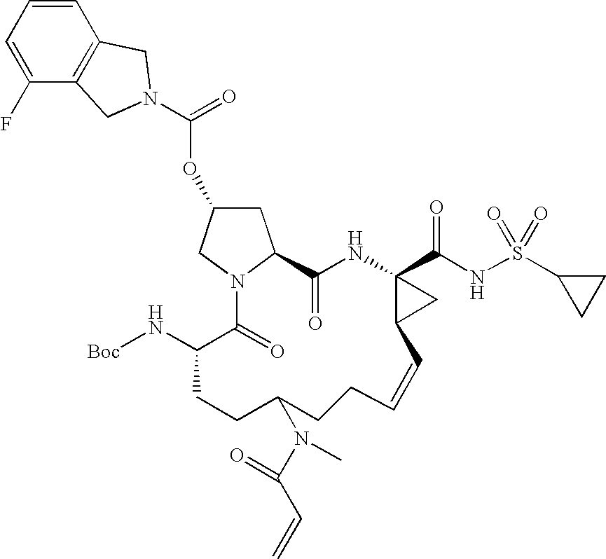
C1=CC=C(F)C2=C1CN(C(=O)OC1CC3N(C1)C(=O)C(N[Boc])CCC(N(C(C=C)=O)C)CCC=CC1C(C(NS(C4CC4)(=O)=O)=O)(NC3=O)C1)C2
